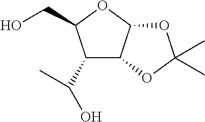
C1(C(O)C)C2C(OC1CO)OC(C)(C)O2
